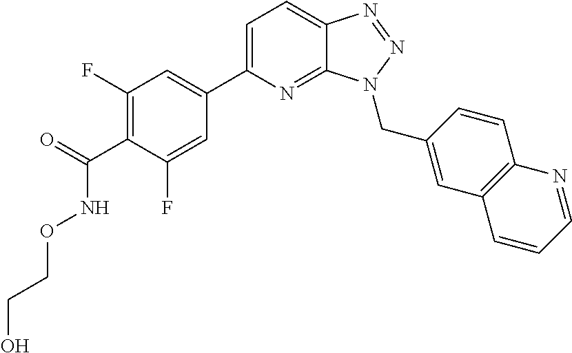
C1=C(C2=CC(F)=C(C(=O)NOCCO)C(F)=C2)N=C2C(=C1)N=NN2CC1=CC2=C(C=C1)N=CC=C2
